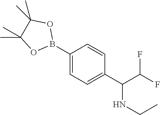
C1(B2OC(C)(C)C(C)(C)O2)=CC=C(C(C(F)F)NCC)C=C1
